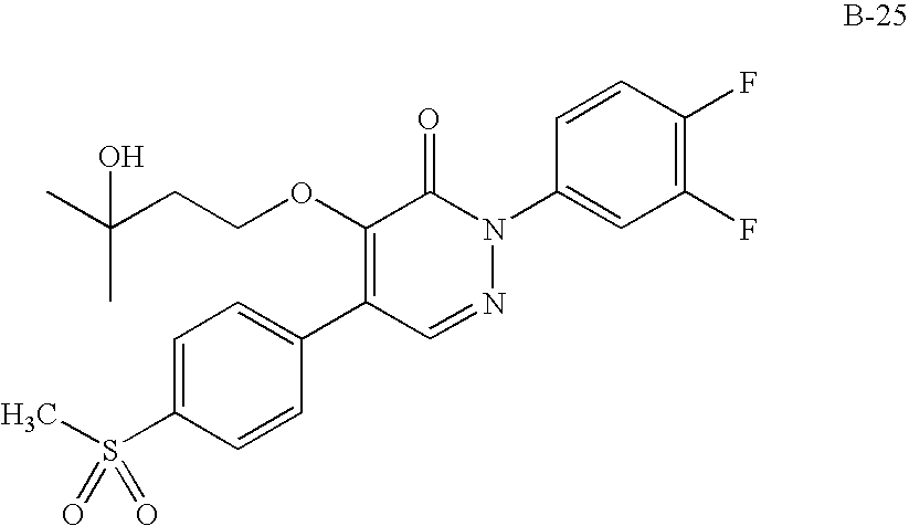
CC(CCOC1=C(C2=CC=C(S(C)(=O)=O)C=C2)C=NN(C2=CC(F)=C(F)C=C2)C1=O)(O)C
